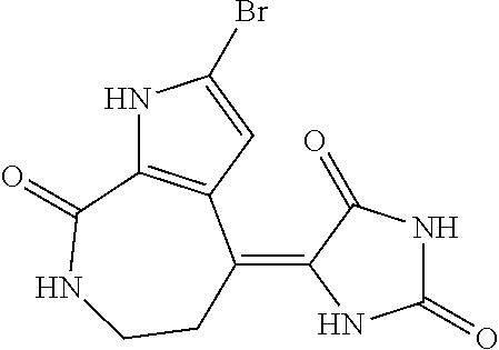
C1(=C2C3=C(NC(Br)=C3)C(=O)NCC2)NC(=O)NC1=O
